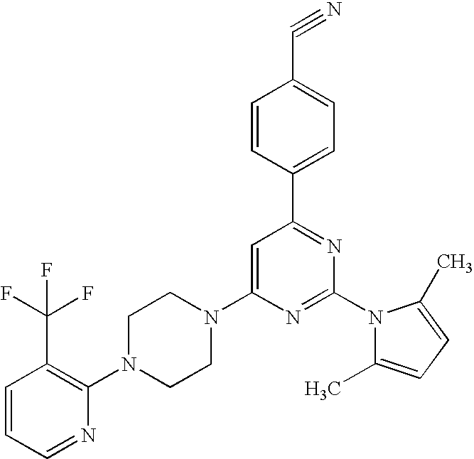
C1=CC=NC(N2CCN(C3=CC(C4=CC=C(C#N)C=C4)=NC(N4C(C)=CC=C4C)=N3)CC2)=C1C(F)(F)F
